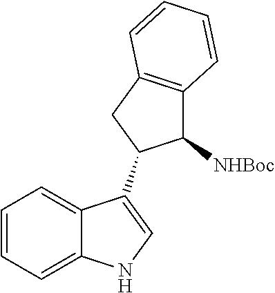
C1=CC=C2C(=C1)C(C1C([NHBoc])C3=C(C1)C=CC=C3)=CN2
